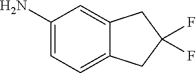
C1(N)=CC=C2C(=C1)CC(F)(F)C2
